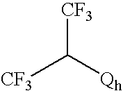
[CF3]C([Qh])[CF3]
